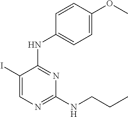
C1(I)=CN=C(NCCC)N=C1NC1=CC=C(OC)C=C1
